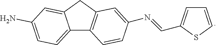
C12=CC=C(N)C=C1CC1=C2C=CC(N=CC2=CC=CS2)=C1
